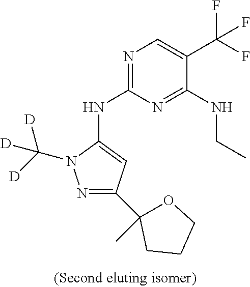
N1=C(NC2=CC(C3(C)OCCC3)=NN2C([D])([D])[D])N=C(NCC)C(C(F)(F)F)=C1
